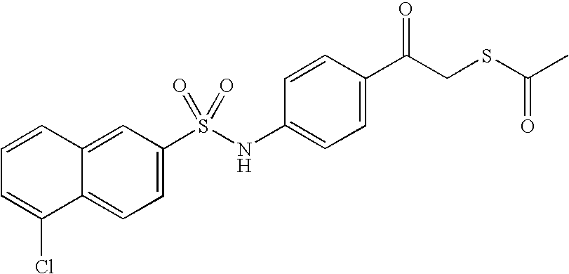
C1=C(S(NC2=CC=C(C(CSC(C)=O)=O)C=C2)(=O)=O)C=C2C(=C1)C(Cl)=CC=C2
